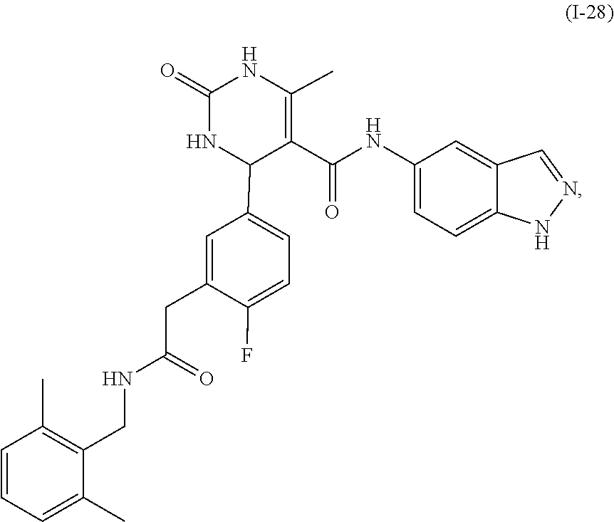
N1=CC2=CC(NC(C3=C(C)NC(=O)NC3C3=CC=C(F)C(CC(NCC4=C(C)C=CC=C4C)=O)=C3)=O)=CC=C2N1
